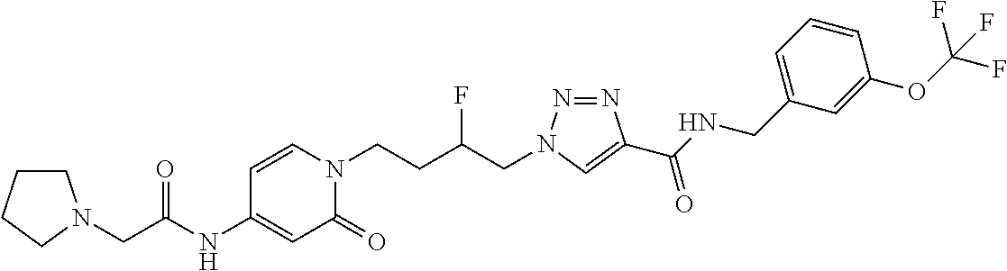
C1=C(NC(CN2CCCC2)=O)C=CN(CCC(CN2N=NC(C(NCC3=CC=CC(OC(F)(F)F)=C3)=O)=C2)F)C1=O
